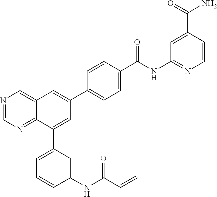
N1=CN=C2C(=C1)C=C(C1=CC=C(C(NC3=NC=CC(C(=O)N)=C3)=O)C=C1)C=C2C1=CC=CC(NC(C=C)=O)=C1
